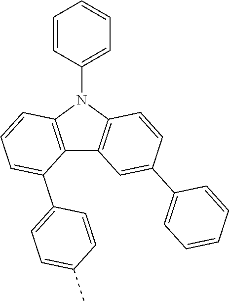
C12=C(N(C3=CC=CC=C3)C3=C1C(C1=CC=C(C)C=C1)=CC=C3)C=CC(C1=CC=CC=C1)=C2
